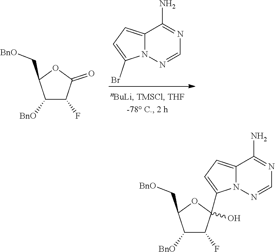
C1([BnO])C(F)C(=O)OC1C[BnO].C12=CC=C(Br)N1N=CN=C2N.C1([BnO])C(F)C(O)(C2=CC=C3N2N=CN=C3N)OC1C[BnO]
